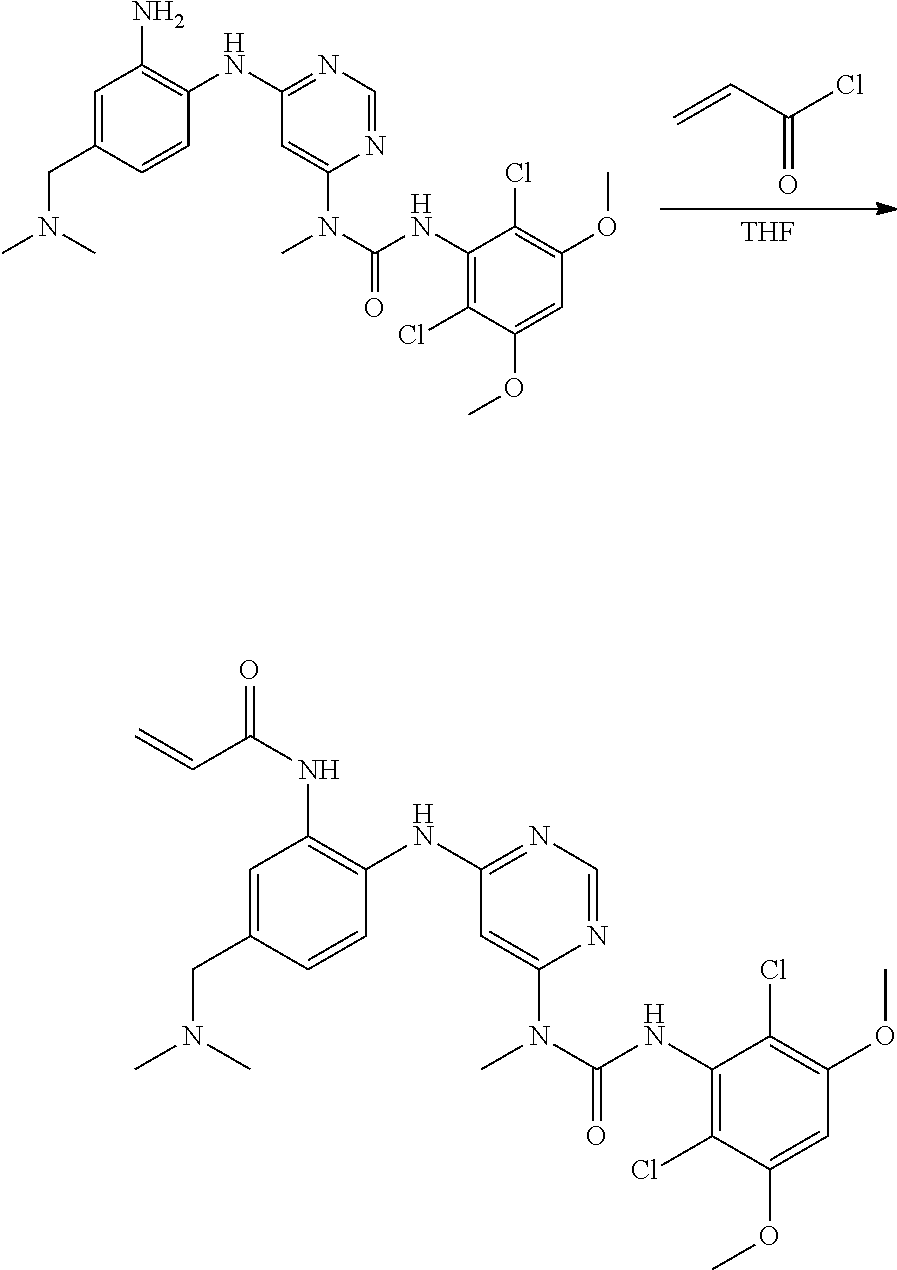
C=CC(Cl)=O.[THF].C1=C(CN(C)C)C=CC(NC2=NC=NC(N(C(NC3=C(Cl)C(OC)=CC(OC)=C3Cl)=O)C)=C2)=C1N.C1=C(CN(C)C)C=CC(NC2=NC=NC(N(C(NC3=C(Cl)C(OC)=CC(OC)=C3Cl)=O)C)=C2)=C1NC(C=C)=O
